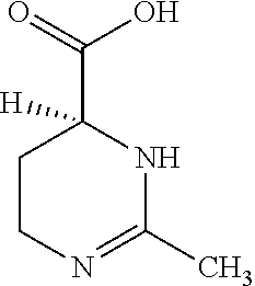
C1(C)=NCCC(C(=O)O)([H])N1
